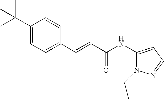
C(=CC(=O)NC1=CC=NN1CC)C1=CC=C(C(C)(C)C)C=C1
